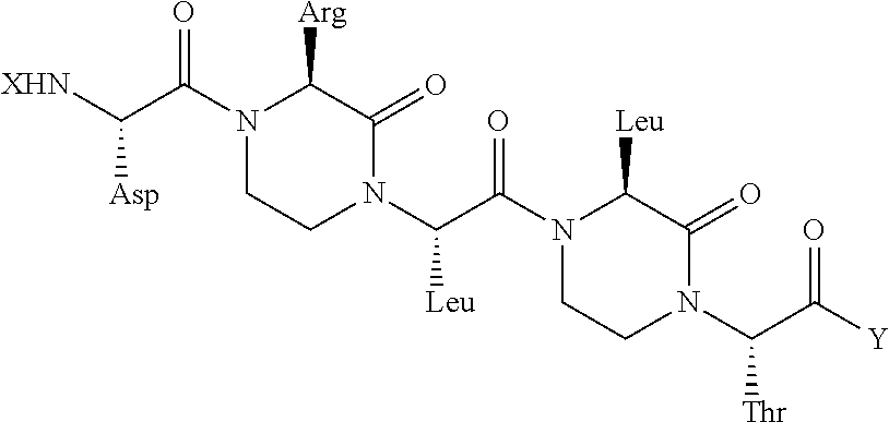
N1(C(C([XHN])[Asp])=O)CCN(C(C(N2CCN(C(C([Y])=O)[Thr])C(=O)C2[Leu])=O)[Leu])C(=O)C1[Arg]
